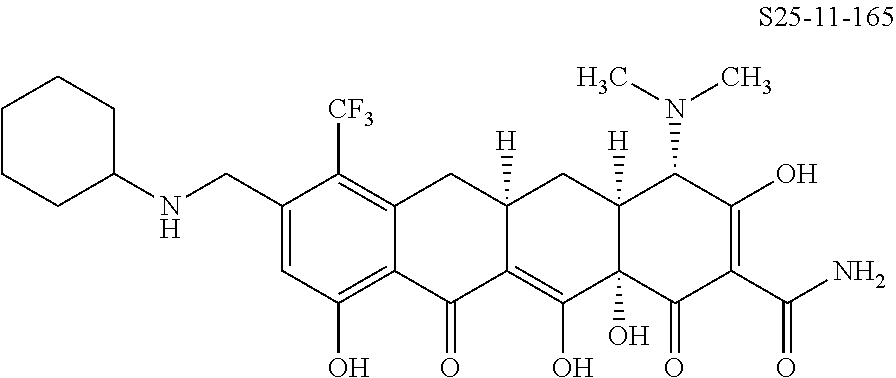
C1=C(CNC2CCCCC2)C([CF3])=C2C(=C1O)C(=O)C1=C(O)C3(O)C([H])(CC1([H])C2)C(N(C)C)C(O)=C(C(N)=O)C3=O
